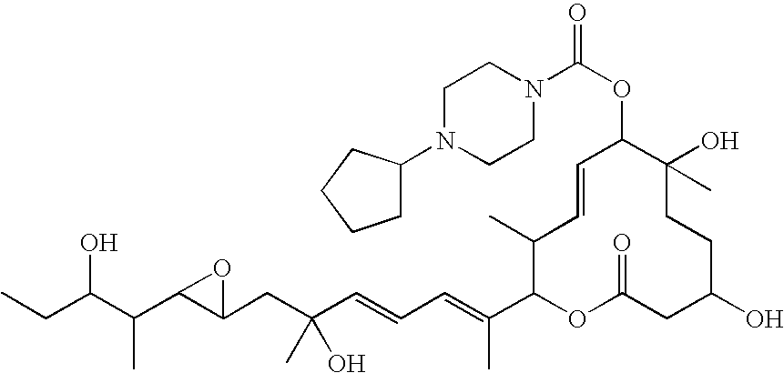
OC(C(C)C1C(CC(O)(C)C=CC=C(C)C2OC(=O)CC(O)CCC(C)(O)C(OC(N3CCN(C4CCCC4)CC3)=O)C=CC2C)O1)CC
